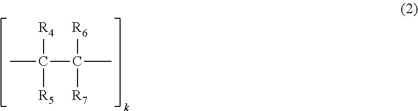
CC(C(C)([R6])[R7])([R4])[R5]
